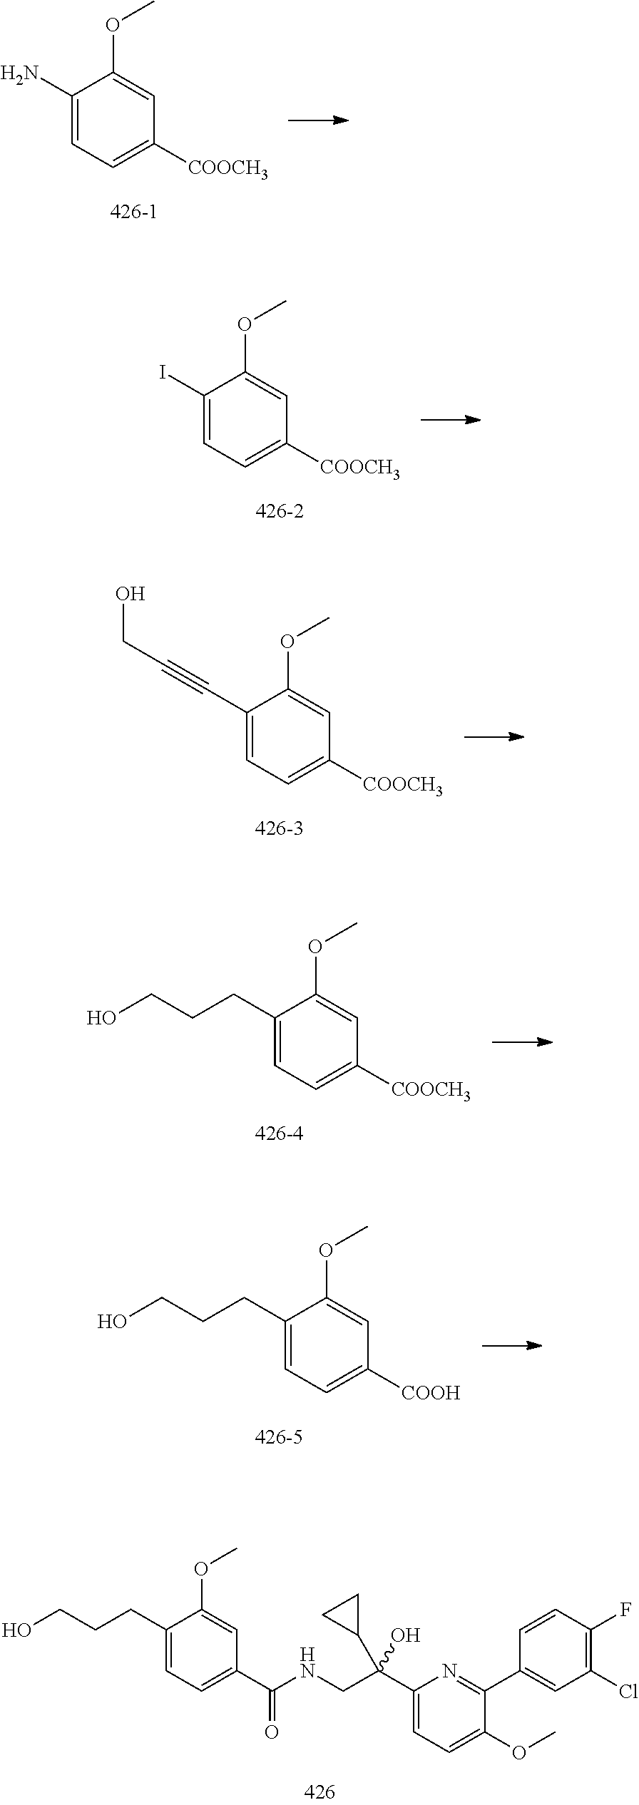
C1(N)=CC=C([COOCH3])C=C1OC.C1(I)=CC=C([COOCH3])C=C1OC.C1(C#CCO)=CC=C([COOCH3])C=C1OC.C1(CCCO)=CC=C([COOCH3])C=C1OC.C1(CCCO)=CC=C([COOH])C=C1OC.C1(C(CNC(C2=CC=C(CCCO)C(OC)=C2)=O)(O)C2CC2)=CC=C(OC)C(C2=CC(Cl)=C(F)C=C2)=N1
